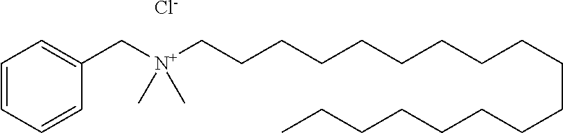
C1=CC=CC(C[N+](CCCCCCCCCCCCCCCCCC)(C)C)=C1.[Cl-]
